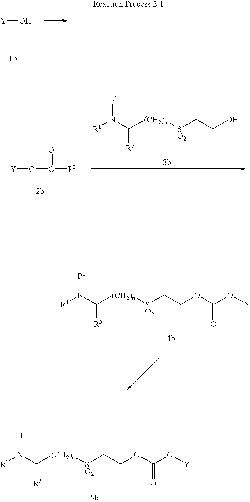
[Y]O.[R1]N(C([(CH2)n][SO2]CCO)[R5])[P1].[Y]OC([P2])=O.[R1]N(C([(CH2)n][SO2]CCOC(O[Y])=O)[R5])[P1].[R1]N(C([(CH2)n][SO2]CCOC(O[Y])=O)[R5])[H]
